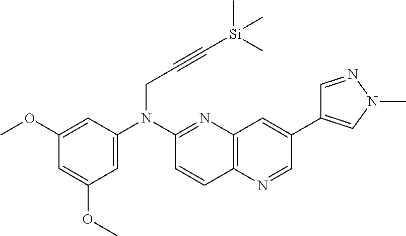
C1=C(N(C2=NC3=C(C=C2)N=CC(C2=CN(C)N=C2)=C3)CC#C[Si](C)(C)C)C=C(OC)C=C1OC
